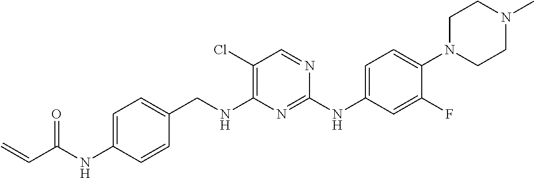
C1(NC(=O)C=C)=CC=C(CNC2=C(Cl)C=NC(NC3=CC=C(N4CCN(C)CC4)C(F)=C3)=N2)C=C1
